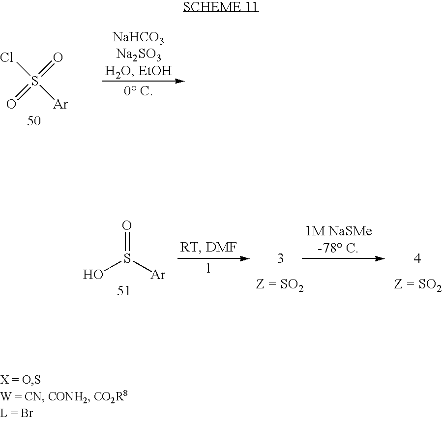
ClS(=O)(=O)[Ar].OS([Ar])=O
